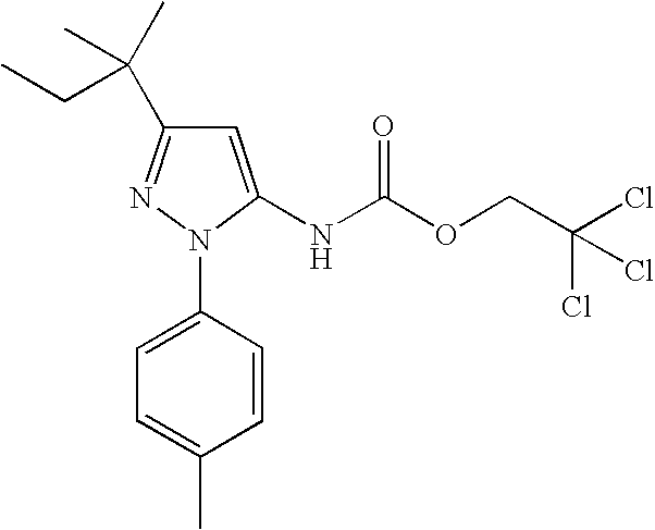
N1(C2=CC=C(C)C=C2)C(NC(OCC(Cl)(Cl)Cl)=O)=CC(C(C)(C)CC)=N1
